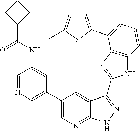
C1=NC=C(C2=CN=C3C(=C2)C(C2=NC4=C(N2)C=CC=C4C2=CC=C(C)S2)=NN3)C=C1NC(C1CCC1)=O
